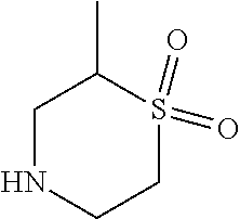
C1NCCS(=O)(=O)C1C
